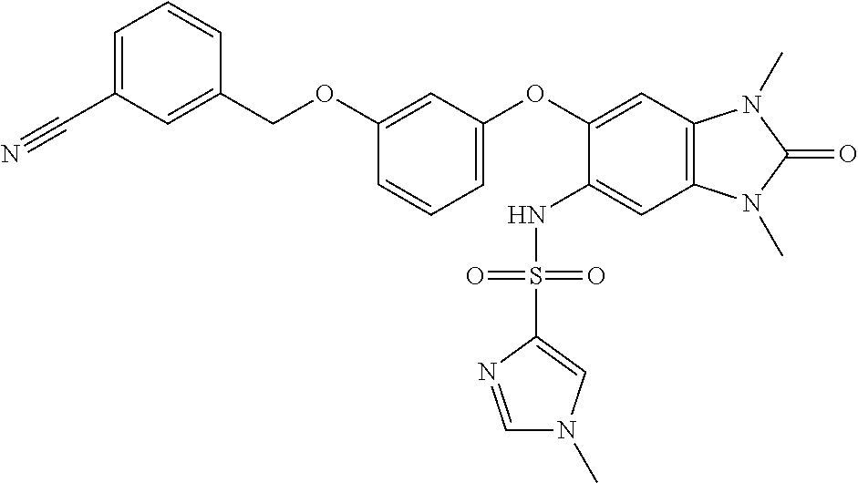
C1=C(C#N)C=C(COC2=CC(OC3=CC4=C(C=C3NS(C3=CN(C)C=N3)(=O)=O)N(C)C(=O)N4C)=CC=C2)C=C1
